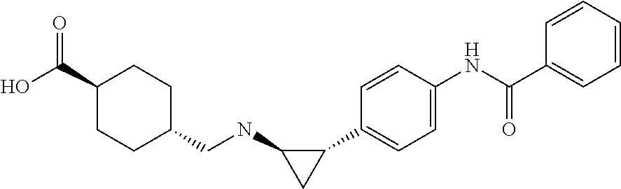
C1(C2=CC=C(NC(C3=CC=CC=C3)=O)C=C2)C(NCC2CCC(C(O)=O)CC2)C1
